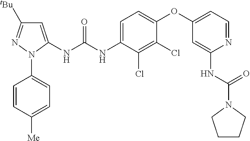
C1=C(NC(NC2=CC=C(OC3=CC=NC(NC(N4CCCC4)=O)=C3)C(Cl)=C2Cl)=O)N(C2=CC=C([Me])C=C2)N=C1[tBu]
